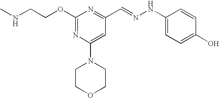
C(COC1=NC(N2CCOCC2)=CC(C=NNC2=CC=C(O)C=C2)=N1)NC
